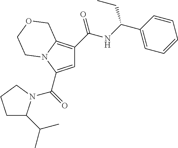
C1=C(C(=O)N2C(C(C)C)CCC2)N2C(=C1C(NC(C1=CC=CC=C1)CC)=O)COCC2
